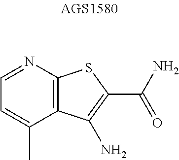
C1=C(C)C2=C(N=C1)SC(C(N)=O)=C2N
